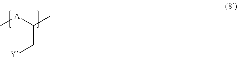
C[A]C(C[Y])C
